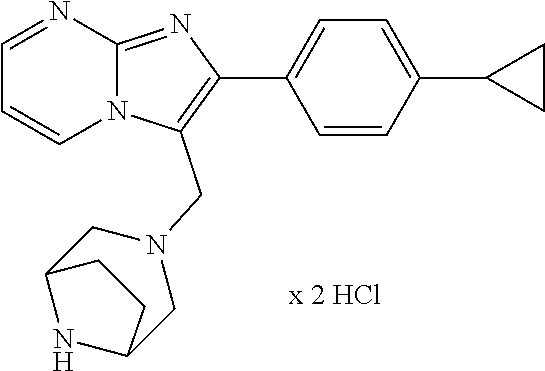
C1=NC2=NC(C3=CC=C(C4CC4)C=C3)=C(CN3CC4NC(C3)CC4)N2C=C1
